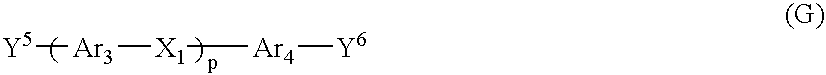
[Y5][Ar3][X1][Ar4][Y6]
